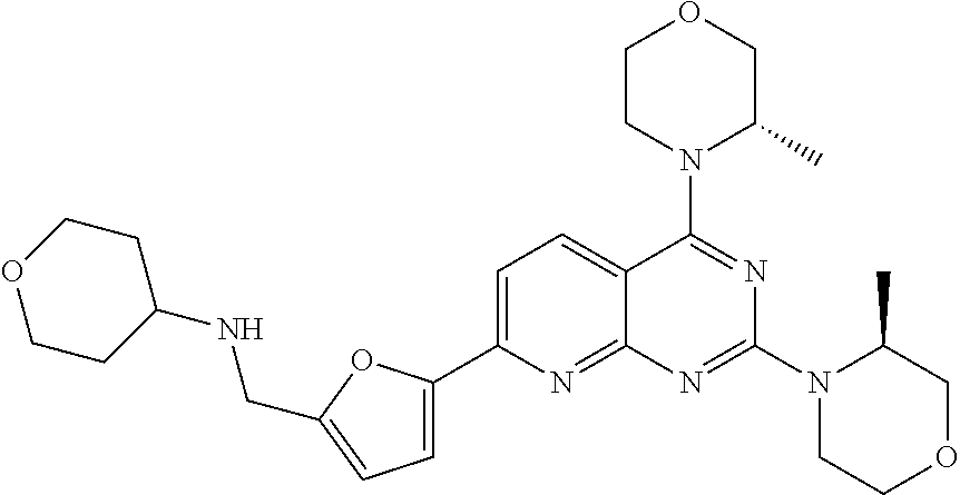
C1=C(C2=CC=C(CNC3CCOCC3)O2)N=C2C(=C1)C(N1C(C)COCC1)=NC(N1CCOCC1C)=N2
